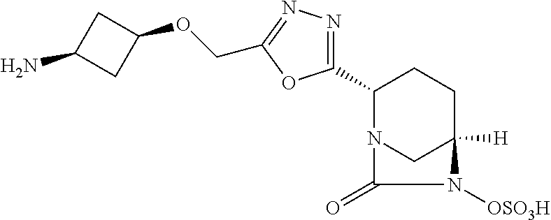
C1(C2=NN=C(COC3CC(N)C3)O2)N2CC([H])(CC1)N([OSO3H])C2=O
